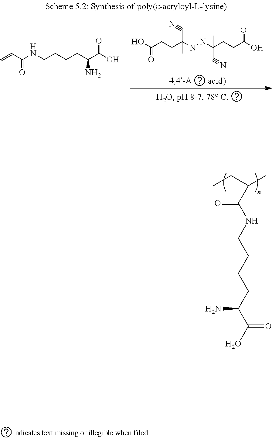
C(CCC(NNC(CCC(O)=O)(C)C#N)(C#N)C)(O)=O.C=CC(NCCCCC(C(O)=O)N)=O.C(C(C)C(=O)NCCCCC(N)C(=O)O)C
